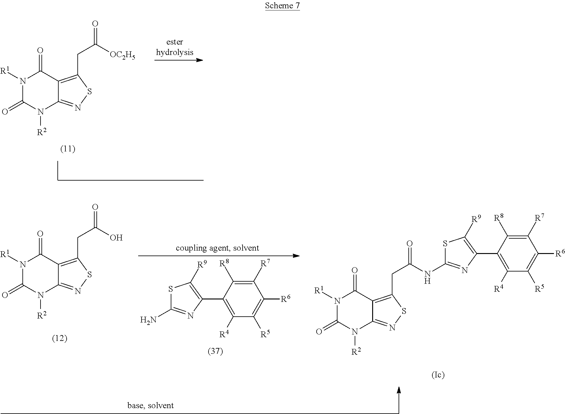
N1([R1])C(=O)N([R2])C2=NSC(CC([OC2H5])=O)=C2C1=O.N1([R1])C(=O)N([R2])C2=NSC(CC(O)=O)=C2C1=O.C1([R7])=C([R8])C(C2=C([R9])SC(NC(CC3=C4C(=NS3)N([R2])C(=O)N([R1])C4=O)=O)=N2)=C([R4])C([R5])=C1[R6].C1([R7])=C([R8])C(C2=C([R9])SC(N)=N2)=C([R4])C([R5])=C1[R6]
